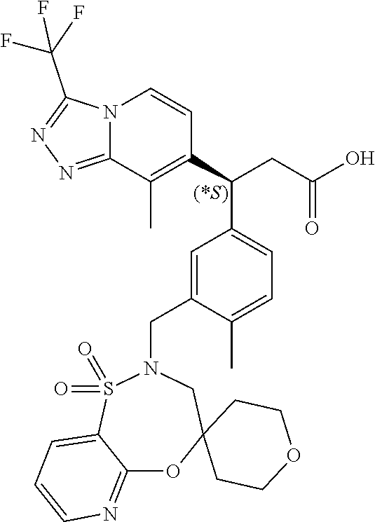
C1=C(CN2S(=O)(=O)C3=CC=CN=C3OC3(C2)CCOCC3)C(C)=CC=C1C(CC(O)=O)C1=C(C)C2=NN=C(C(F)(F)F)N2C=C1
